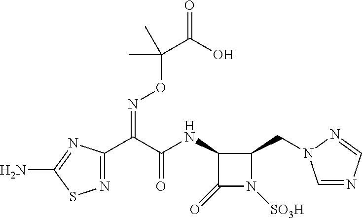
C1(NC(C(C2=NSC(N)=N2)=NOC(C(=O)O)(C)C)=O)C(=O)N([SO3H])C1CN1C=NC=N1
